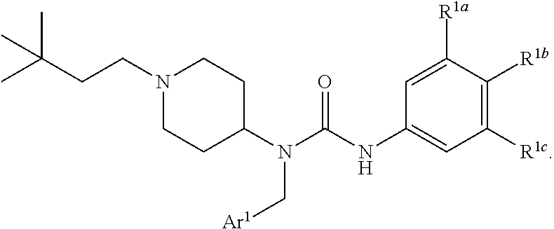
N1(CCC(C)(C)C)CCC(N(C(NC2=CC([R1c])=C([R1b])C([R1a])=C2)=O)C[Ar1])CC1
